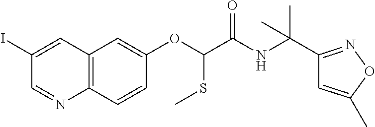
C1(I)=CC2=C(N=C1)C=CC(OC(SC)C(NC(C1=NOC(C)=C1)(C)C)=O)=C2
